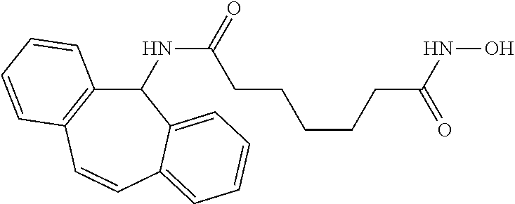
C1(NC(=O)CCCCCC(=O)NO)C2=C(C=CC3=CC=CC=C13)C=CC=C2
